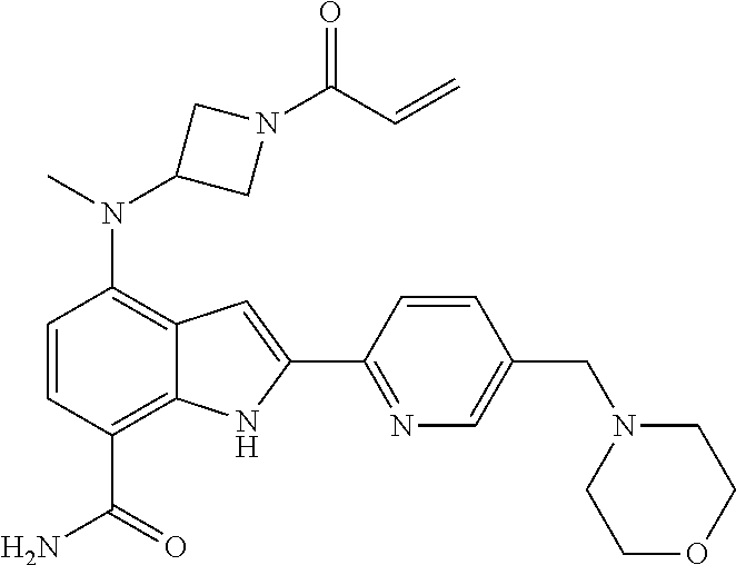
C1(N(C2CN(C(C=C)=O)C2)C)=C2C(=C(C(N)=O)C=C1)NC(C1=NC=C(CN3CCOCC3)C=C1)=C2
